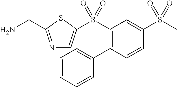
N1=C(CN)SC(S(C2=C(C3=CC=CC=C3)C=CC(S(C)(=O)=O)=C2)(=O)=O)=C1
